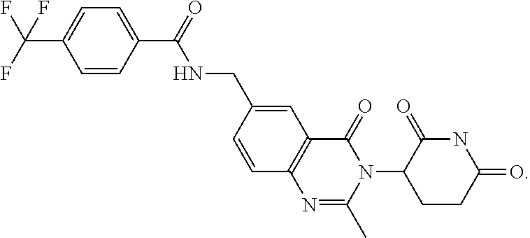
C12=C(C=C(CNC(C3=CC=C(C(F)(F)F)C=C3)=O)C=C1)C(=O)N(C1CCC(=O)NC1=O)C(C)=N2
